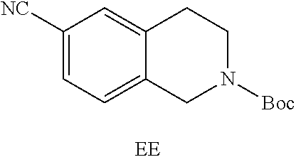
C1([NC])=CC=C2C(=C1)CCN([Boc])C2
